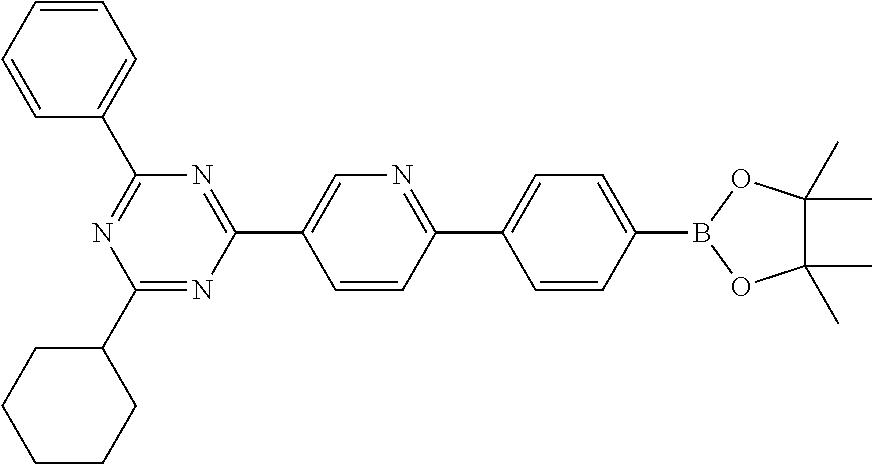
C1(C2CCCCC2)=NC(C2=CN=C(C3=CC=C(B4OC(C)(C)C(C)(C)O4)C=C3)C=C2)=NC(C2=CC=CC=C2)=N1
